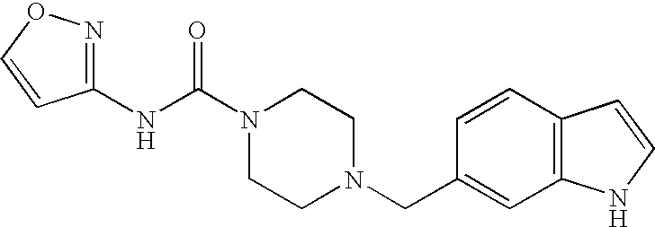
N(C(N1CCN(CC2=CC3=C(C=C2)C=CN3)CC1)=O)C1=NOC=C1
